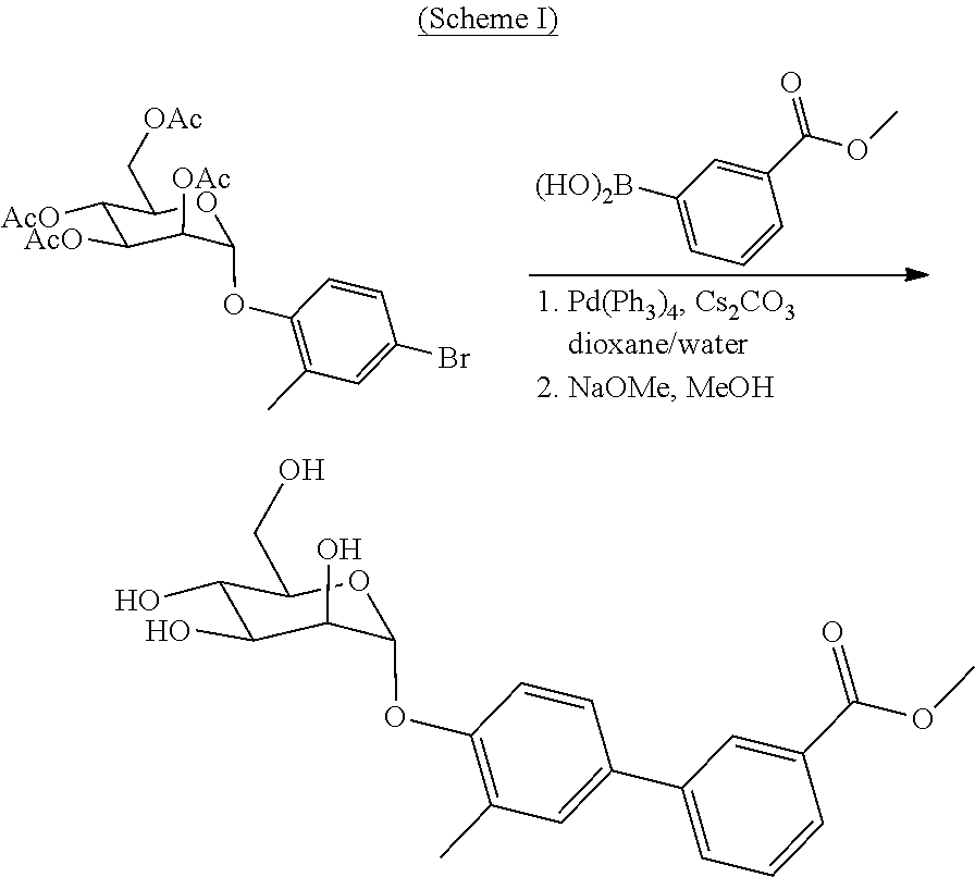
C1(C[OAc])C([AcO])C([AcO])C([OAc])C(OC2=C(C)C=C(Br)C=C2)O1.C1([(HO)2B])=CC=CC(C(=O)OC)=C1.C1(CO)C(O)C(O)C(O)C(OC2=C(C)C=C(C3=CC=CC(C(=O)OC)=C3)C=C2)O1
